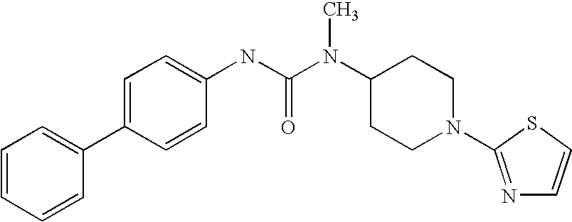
C1=CC=CC(C2=CC=C(NC(N(C3CCN(C4=NC=CS4)CC3)C)=O)C=C2)=C1
